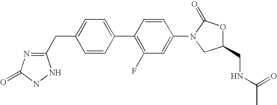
C1(CC2=NC(=O)NN2)=CC=C(C2=C(F)C=C(N3CC(CNC(C)=O)OC3=O)C=C2)C=C1
